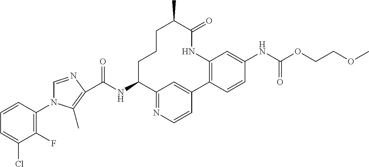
C(NC1CCCC(C)C(=O)NC2=C(C3=CC1=NC=C3)C=CC(NC(OCCOC)=O)=C2)(=O)C1=C(C)N(C2=C(F)C(Cl)=CC=C2)C=N1
